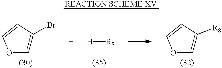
C1=C(Br)C=CO1.[H][R8].C1=C([R8])C=CO1
